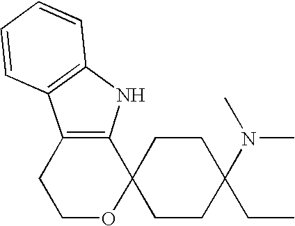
C1OC2(C3=C(C1)C1=C(N3)C=CC=C1)CCC(CC)(N(C)C)CC2
